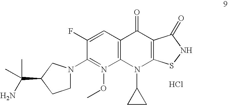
C12=C(C=C(F)C(N3CCC(C(C)(N)C)C3)=N1OC)C(=O)C1=C(N2C2CC2)SNC1=O.Cl
